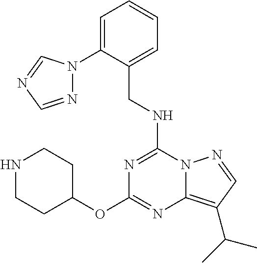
C(NC1=NC(OC2CCNCC2)=NC2=C(C(C)C)C=NN12)C1=CC=CC=C1N1N=CN=C1
